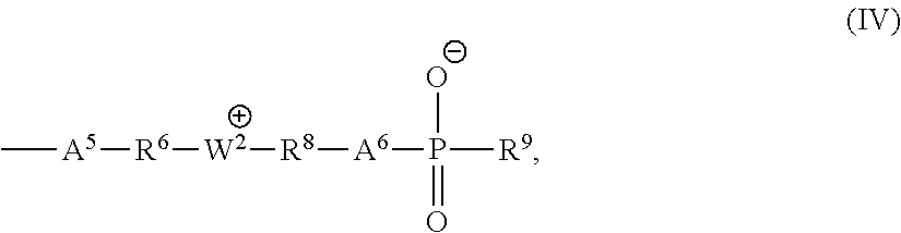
C[A5][R6][W2][R8][A6]P([O-])(=O)[R9]
